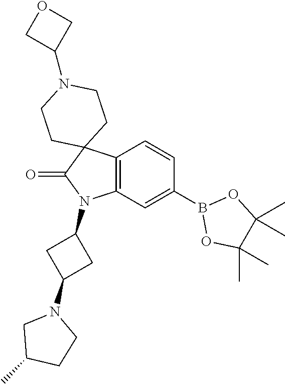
C12=C(C=C(B3OC(C)(C)C(C)(C)O3)C=C1)N(C1CC(N3CC(C)CC3)C1)C(=O)C21CCN(C2COC2)CC1
